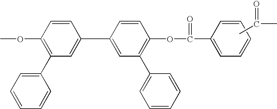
CC(=O)C.COC1=C(C2=CC=CC=C2)C=C(C2=CC(C3=CC=CC=C3)=C(OC(=O)C3=CC=CC=C3)C=C2)C=C1
